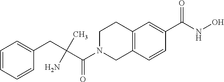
C(N1CC2=C(CC1)C=C(C(NO)=O)C=C2)(=O)C(N)(C)CC1=CC=CC=C1
